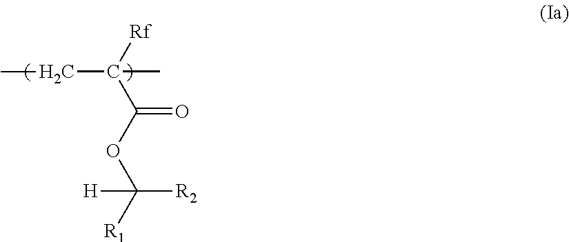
[Rf]C(C(OC([R1])([R2])[H])=O)(CC)C
